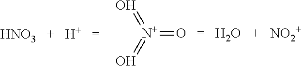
[N+](=[O   =   H2O   +   NO2+])(=O)=O
